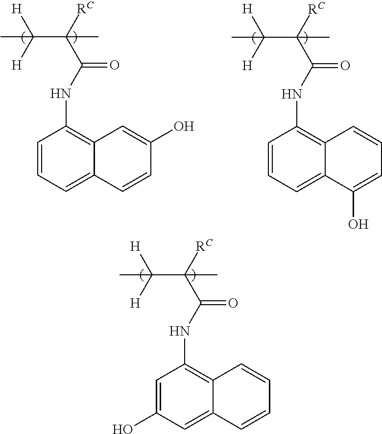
C(C([RC])(C)C(NC1=C2C(=CC(O)=C1)C=CC=C2)=O)([H])([H])C.C(C([RC])(C)C(NC1=C2C(=CC=C1)C(O)=CC=C2)=O)([H])([H])C.C(C([RC])(C)C(NC1=C2C(=CC=C1)C=CC(O)=C2)=O)([H])([H])C
